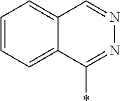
C1=CC=C2C(=C1)C=NN=C2*
